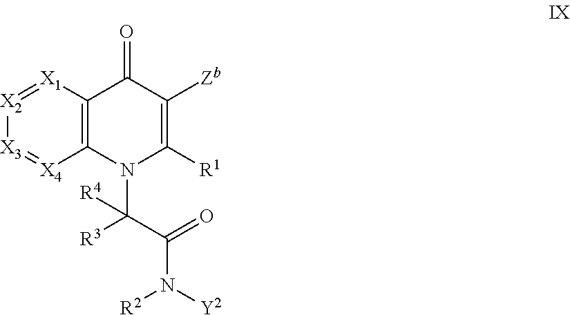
[X2]1=[X1]C2=C([X4]=[X3]1)N(C(C(N([Y2])[R2])=O)([R3])[R4])C([R1])=C([Zb])C2=O
